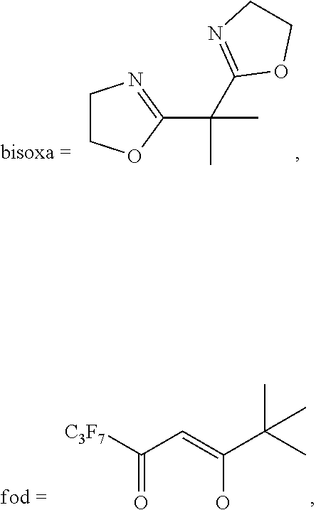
C1COC(C(C)(C)C2=NCCO2)=N1.[C3F7]C(C=C(C(C)(C)C)O)=O
